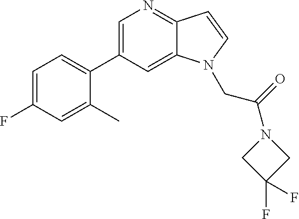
C1=C(F)C=C(C)C(C2=CN=C3C(=C2)N(CC(N2CC(F)(F)C2)=O)C=C3)=C1
